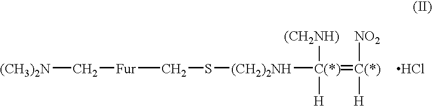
[(CH3)2N]C[Fur]CS[(CH2)2NH][C(*)]([(CH2NH)])([H])=[C(*)]([NO2])[H].Cl
